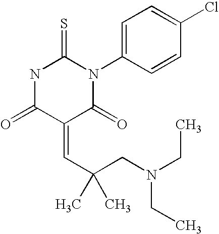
N1C(=S)N(C2=CC=C(Cl)C=C2)C(=O)C(=CC(CN(CC)CC)(C)C)C1=O
